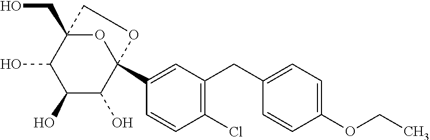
C1(O)C(O)C2(C3=CC(CC4=CC=C(OCC)C=C4)=C(Cl)C=C3)OC(CO)(C1O)CO2
